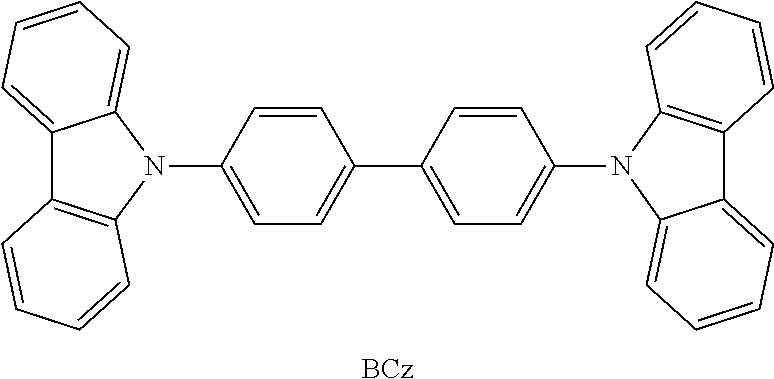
C1=C(N2C3=CC=CC=C3C3=C2C=CC=C3)C=CC(C2=CC=C(N3C4=CC=CC=C4C4=C3C=CC=C4)C=C2)=C1.[BCz]
